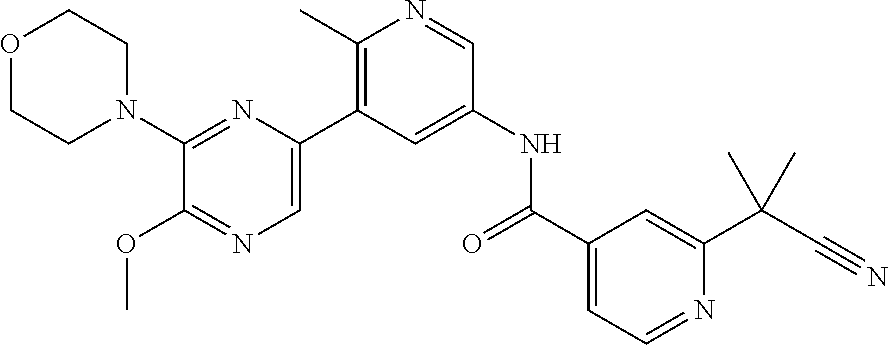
O1CCN(C2=NC(C3=C(C)N=CC(NC(C4=CC=NC(C(C#N)(C)C)=C4)=O)=C3)=CN=C2OC)CC1
